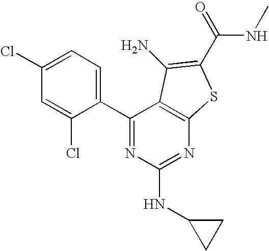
C1(Cl)=CC=C(C2=NC(NC3CC3)=NC3=C2C(N)=C(C(=O)NC)S3)C(Cl)=C1
